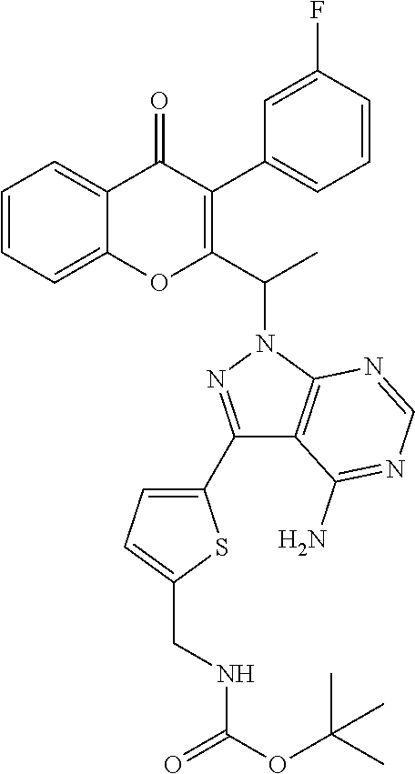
C1=CC=C2C(=C1)OC(C(N1N=C(C3=CC=C(CNC(=O)OC(C)(C)C)S3)C3=C1N=CN=C3N)C)=C(C1=CC=CC(F)=C1)C2=O
